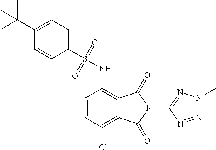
C1(S(NC2=C3C(=C(Cl)C=C2)C(=O)N(C2=NN(C)N=N2)C3=O)(=O)=O)=CC=C(C(C)(C)C)C=C1
